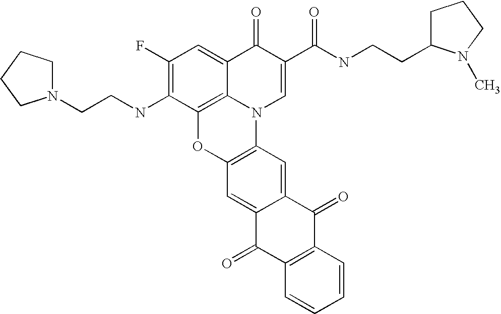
C1(F)=C(NCCN2CCCC2)C2=C3C(=C1)C(=O)C(C(=O)NCCC1CCCN1C)=CN3C1=C(O2)C=C2C(=C1)C(=O)C1=C(C2=O)C=CC=C1
